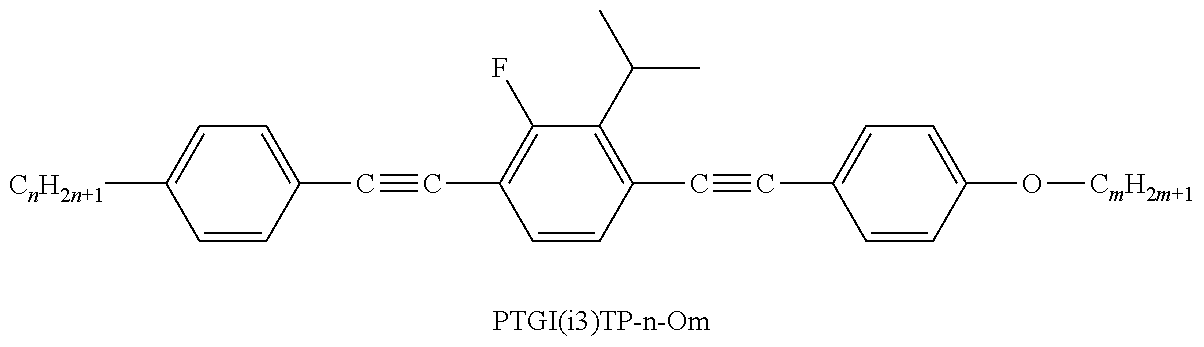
C1=CC(C#CC2=C(F)C(C(C)C)=C(C#CC3=CC=C(O[CmH2m+1])C=C3)C=C2)=CC=C1[CnH2n+1]
